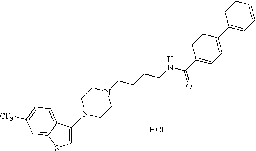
C1=C(N2CCN(CCCCNC(C3=CC=C(C4=CC=CC=C4)C=C3)=O)CC2)C2=CC=C([CF3])C=C2S1.[H].Cl
